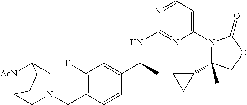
C1(C2CC2)(C)N(C2=CC=NC(NC(C3=CC(F)=C(CN4CC5[AcN]C(C4)CC5)C=C3)C)=N2)C(=O)OC1
